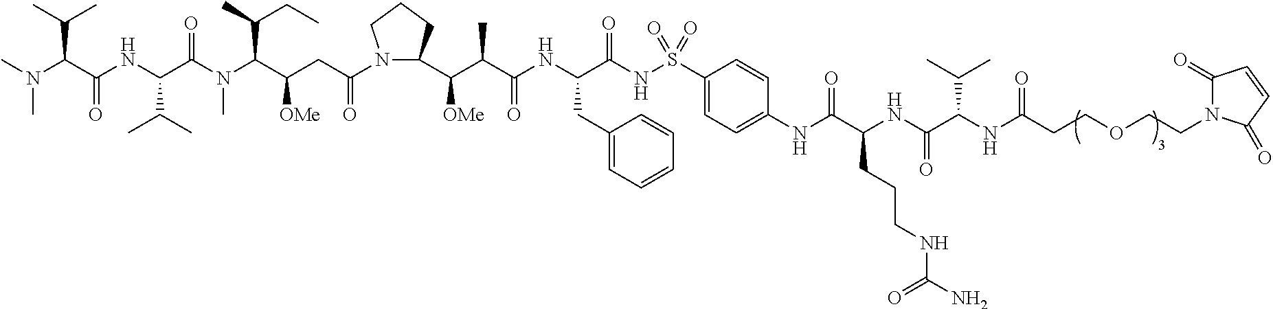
N1(C(CC(C(N(C(C(NC(C(C(C)C)N(C)C)=O)C(C)C)=O)C)C(C)CC)[OMe])=O)C(C(C(C(NC(C(NS(C2=CC=C(NC(=O)C(CCCNC(N)=O)NC(=O)C(NC(=O)CCOCCN3C(=O)C=CC3=O)C(C)C)C=C2)(=O)=O)=O)CC2=CC=CC=C2)=O)C)[OMe])CCC1
